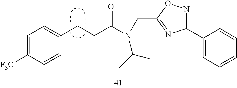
C1(C2=CC=CC=C2)=NOC(CN(C(CCC2=CC=C([F3C])C=C2)=O)C(C)C)=N1
